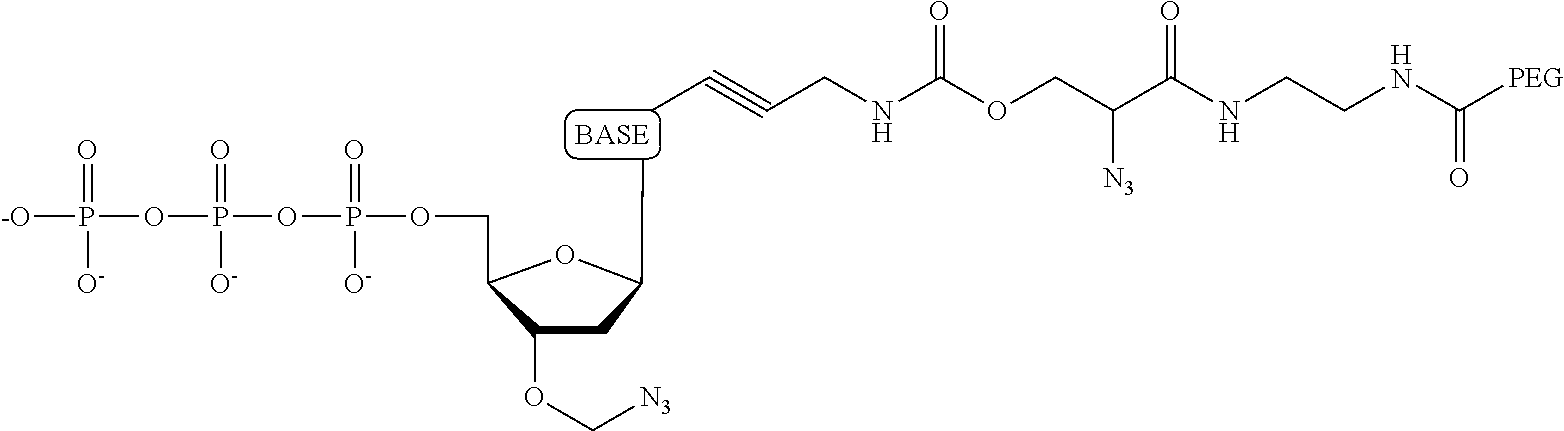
C(#CCNC(OCC(C(NCCNC([PEG])=O)=O)[N3])=O)C.P(OP(OP(OCC1C(OC[N3])CC(C)O1)(=O)[O-])(=O)[O-])(=O)([O-])[-O]
